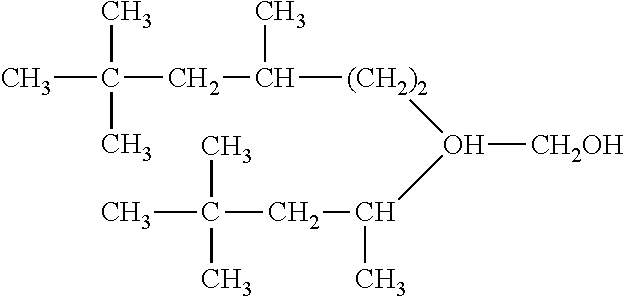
CC(C)(C)CC(C)[(CH2)2]O(C(CC(C)(C)C)C)[CH2OH]
